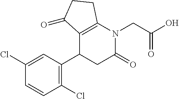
C1=C(Cl)C=CC(Cl)=C1C1CC(=O)N(CC(O)=O)C2=C1C(=O)CC2
